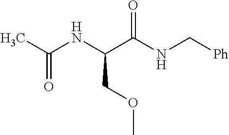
N(C(C(NC[Ph])=O)COC)C(C)=O
